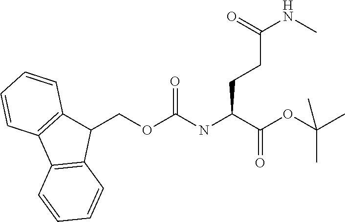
C12=C(C3=C(C1COC(NC(C(OC(C)(C)C)=O)CCC(NC)=O)=O)C=CC=C3)C=CC=C2
